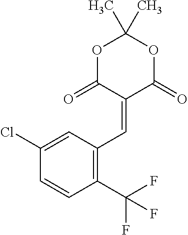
C1=C(Cl)C=CC(C(F)(F)F)=C1C=C1C(=O)OC(C)(C)OC1=O
